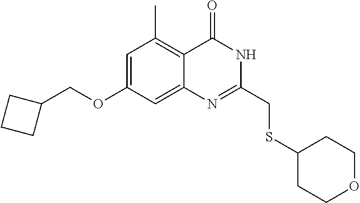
C1(OCC2CCC2)=CC(C)=C2C(=C1)N=C(CSC1CCOCC1)NC2=O
